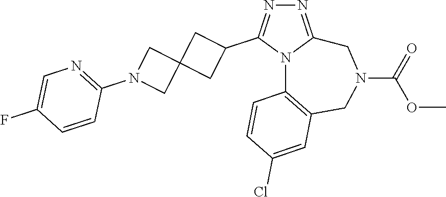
N1=C2N(C(C3CC4(C3)CN(C3=NC=C(F)C=C3)C4)=N1)C1=C(CN(C(=O)OC)C2)C=C(Cl)C=C1
